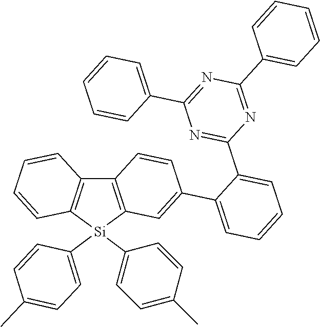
C12=C([Si](C3=CC=C(C)C=C3)(C3=CC=C(C)C=C3)C3=C1C=CC(C1=CC=CC=C1C1=NC(C4=CC=CC=C4)=NC(C4=CC=CC=C4)=N1)=C3)C=CC=C2
